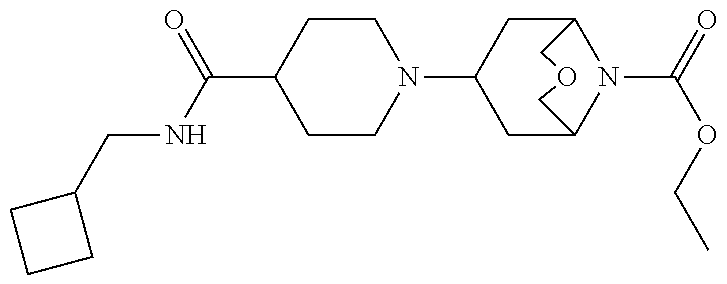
C1CN(C2CC3N(C(=O)OCC)C(C2)COC3)CCC1C(=O)NCC1CCC1
